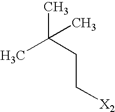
CC(C)(CC[X2])C
